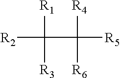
[R2]C([R3])([R1])C([R4])([R6])[R5]
